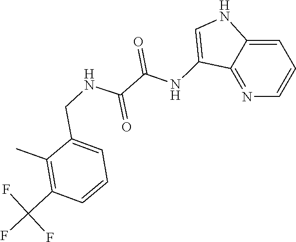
C1(NC(C(NCC2=CC=CC(C(F)(F)F)=C2C)=O)=O)=CNC2=CC=CN=C12
